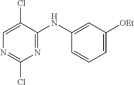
C1(Cl)=NC=C(Cl)C(NC2=CC([OEt])=CC=C2)=N1
